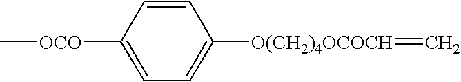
C1([OCO]C)=CC=C([O(CH2)4OCOCH]=C)C=C1
